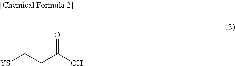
[YS]CCC(O)=O
